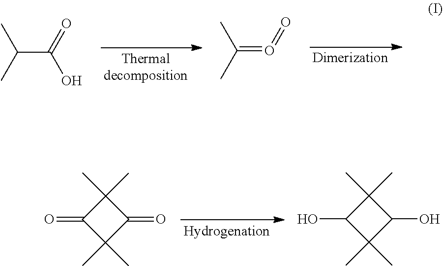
C(C(=O)O)(C)C.O(=C(C)C)=O.C1(C)(C)C(=O)C(C)(C)C1=O.C1(C)(C)C(O)C(C)(C)C1O
